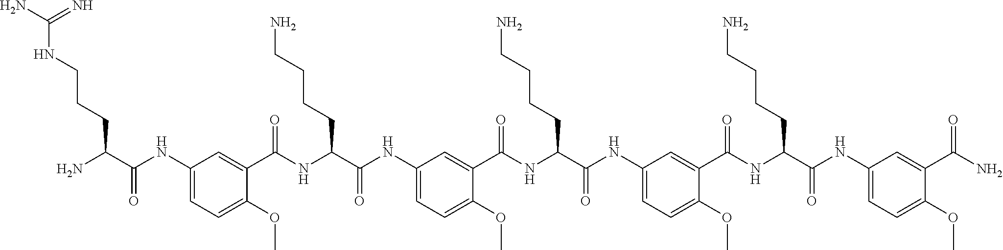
C1(NC(C(N)CCCNC(N)=N)=O)=CC=C(OC)C(C(NC(C(NC2=CC=C(OC)C(C(NC(C(NC3=CC=C(OC)C(C(NC(C(NC4=CC=C(OC)C(C(N)=O)=C4)=O)CCCCN)=O)=C3)=O)CCCCN)=O)=C2)=O)CCCCN)=O)=C1
